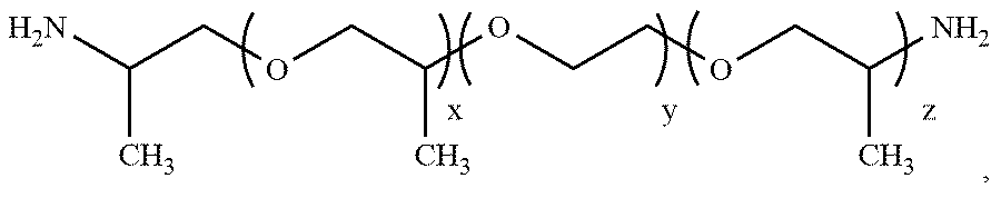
C(COCC(OCCOCC(N)C)C)(N)C
